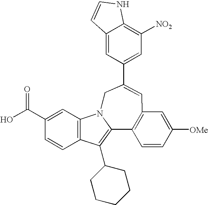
C12=CC(C3=CC4=C(C5=C(C6CCCCC6)C6=C(C=C(C(O)=O)C=C6)N5C3)C=CC([OMe])=C4)=CC([NO2])=C1NC=C2
